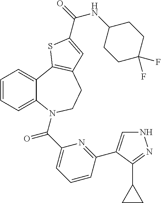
C1=CC=C2C(=C1)C1=C(CCN2C(C2=CC=CC(C3=CNN=C3C3CC3)=N2)=O)C=C(C(=O)NC2CCC(F)(F)CC2)S1
